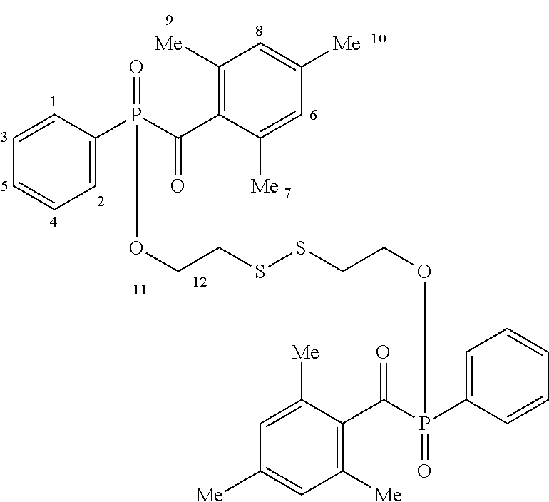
C1=CC(P(C(C2=C([Me])C=C([Me])C=C2[Me])=O)(=O)OCCSSCCOP(C2=CC=CC=C2)(C(C2=C([Me])C=C([Me])C=C2[Me])=O)=O)=CC=C1
